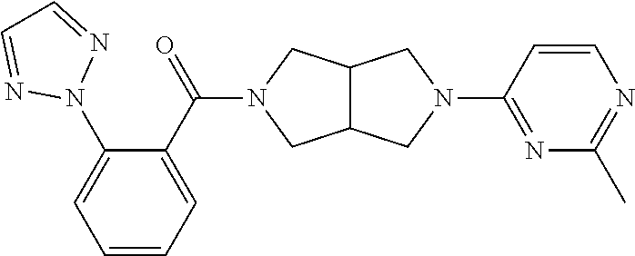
C12C(CN(C3=NC(C)=NC=C3)C1)CN(C(=O)C1=CC=CC=C1N1N=CC=N1)C2
